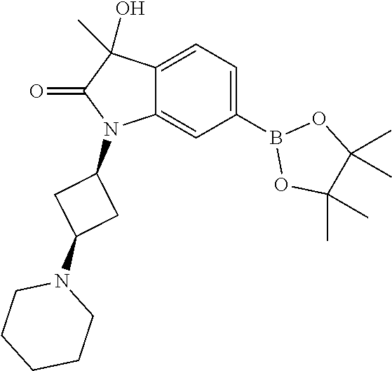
C12=CC(B3OC(C)(C)C(C)(C)O3)=CC=C1C(O)(C)C(=O)N2C1CC(N2CCCCC2)C1
